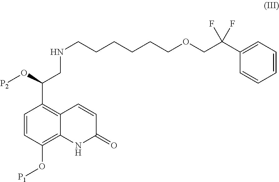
N(CC(O[P2])C1=C2C(=C(O[P1])C=C1)NC(=O)C=C2)CCCCCCOCC(F)(F)C1=CC=CC=C1
